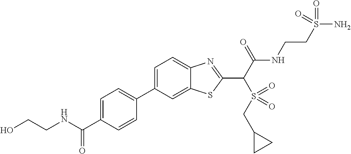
C1(C2=CC=C(C(NCCO)=O)C=C2)=CC=C2C(=C1)SC(C(C(NCCS(N)(=O)=O)=O)S(=O)(CC1CC1)=O)=N2
